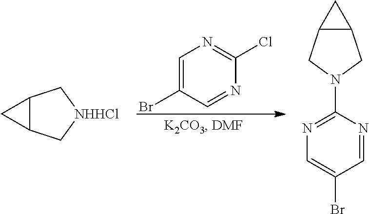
C1=C(Br)C=NC(Cl)=N1.C12C(C[NHHCl]C1)C2.C12C(CN(C3=NC=C(Br)C=N3)C1)C2
